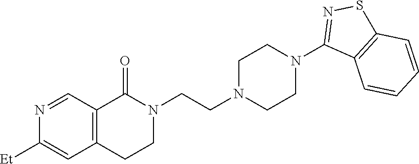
N1(CCN2CCN(C3=NSC4=C3C=CC=C4)CC2)C(=O)C2=C(CC1)C=C([Et])N=C2
